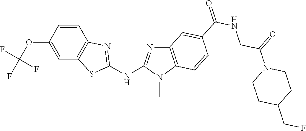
O(C1=CC2=C(C=C1)N=C(NC1=NC3=C(N1C)C=CC(C(NCC(N1CCC(CF)CC1)=O)=O)=C3)S2)C(F)(F)F
